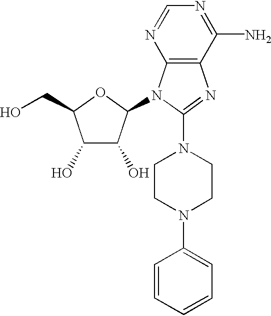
C1(O)C(O)C(N2C3=C(N=C2N2CCN(C4=CC=CC=C4)CC2)C(N)=NC=N3)OC1CO
